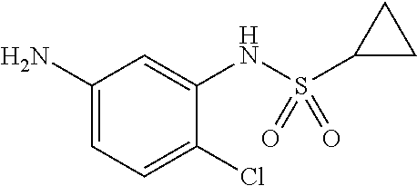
C1(N)=CC=C(Cl)C(NS(C2CC2)(=O)=O)=C1
